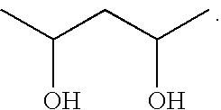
OC(C)CC(C)O
